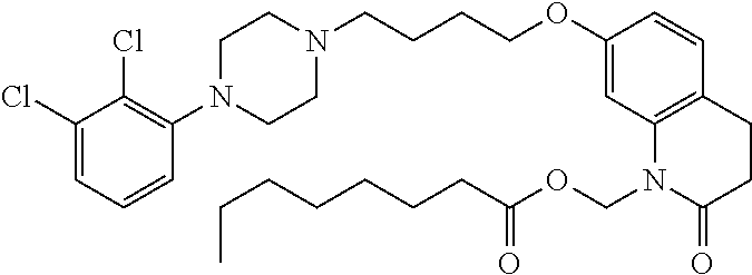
C1(Cl)=CC=CC(N2CCN(CCCCOC3=CC4=C(C=C3)CCC(=O)N4COC(=O)CCCCCCC)CC2)=C1Cl
